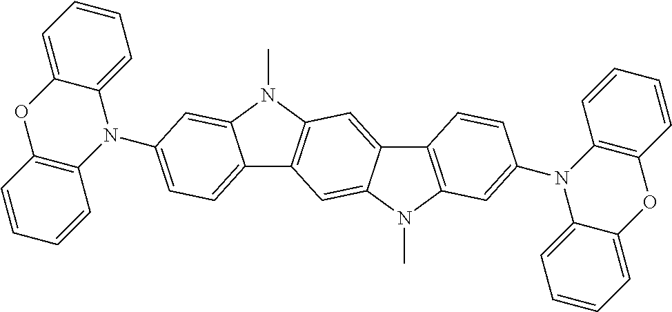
C1=CC=C2C(=C1)N(C1=CC=C3C4=C(N(C)C3=C1)C=C1C(=C4)N(C)C3=C1C=CC(N1C4=C(C=CC=C4)OC4=CC=CC=C14)=C3)C1=C(C=CC=C1)O2
